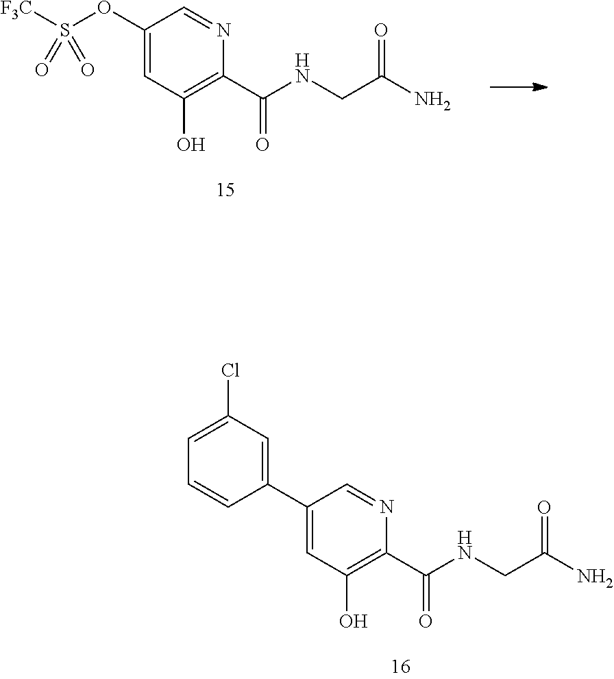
O(C1=CC(O)=C(C(NCC(N)=O)=O)N=C1)S([F3C])(=O)=O.C1(C2=CC(O)=C(C(NCC(N)=O)=O)N=C2)=CC(Cl)=CC=C1
